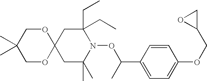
C12(CC(C)(C)N(OC(C)C3=CC=C(OCC4CO4)C=C3)C(CC)(CC)C1)OCC(C)(C)CO2
